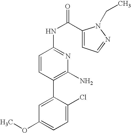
C1=CC(C2=CC(OC)=CC=C2Cl)=C(N)N=C1NC(=O)C1=CC=NN1CC
